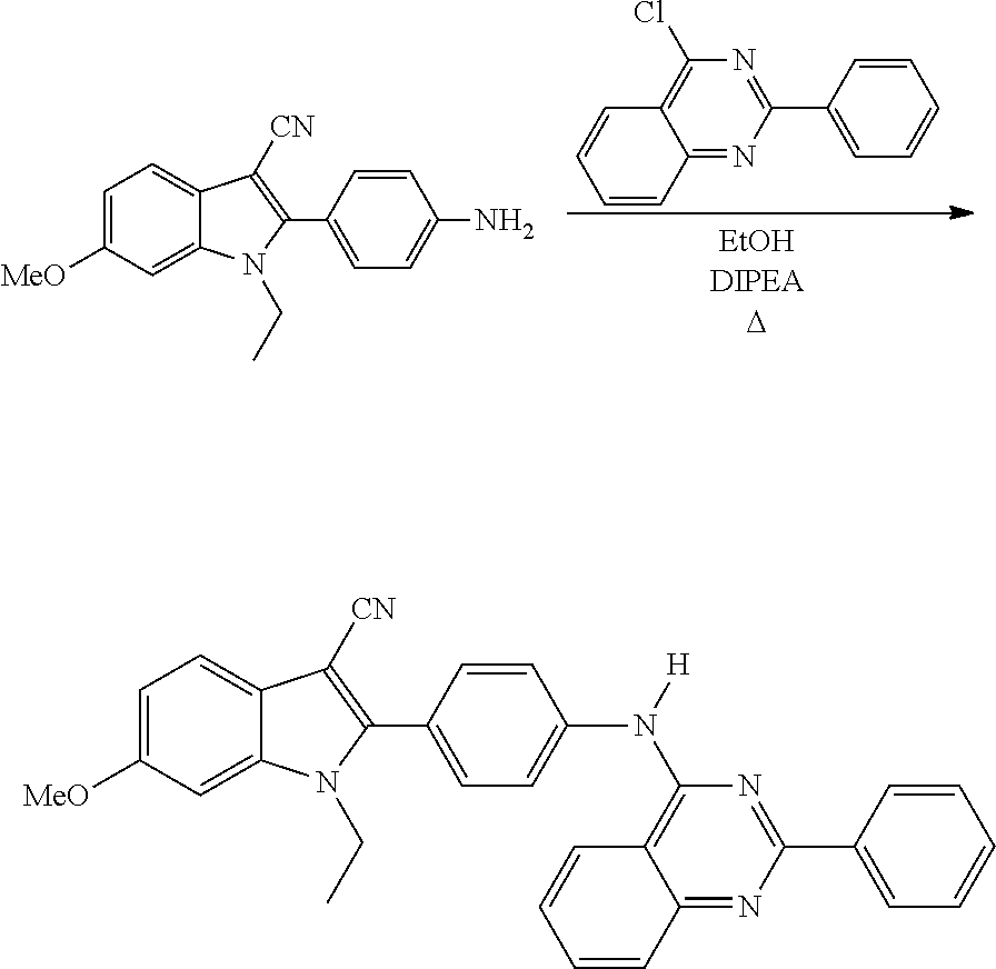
C12=NC(C3=CC=CC=C3)=NC(Cl)=C1C=CC=C2.C1=C([MeO])C=C2C(=C1)C([CN])=C(C1=CC=C(N)C=C1)N2CC.C1=C([MeO])C=C2C(=C1)C([CN])=C(C1=CC=C(N(C3=C4C(=NC(C5=CC=CC=C5)=N3)C=CC=C4)[H])C=C1)N2CC
